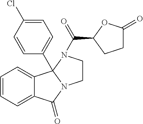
C12=CC=CC=C1C1(C3=CC=C(Cl)C=C3)N(C2=O)CCN1C(C1CCC(=O)O1)=O
